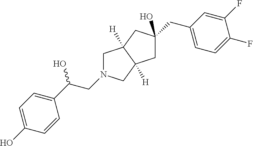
C1N(CC(C2=CC=C(O)C=C2)O)CC2([H])C1([H])CC(CC1=CC=C(F)C(F)=C1)(O)C2
